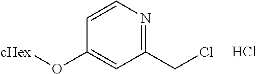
C1(CCl)=NC=CC(O[cHex])=C1.Cl
